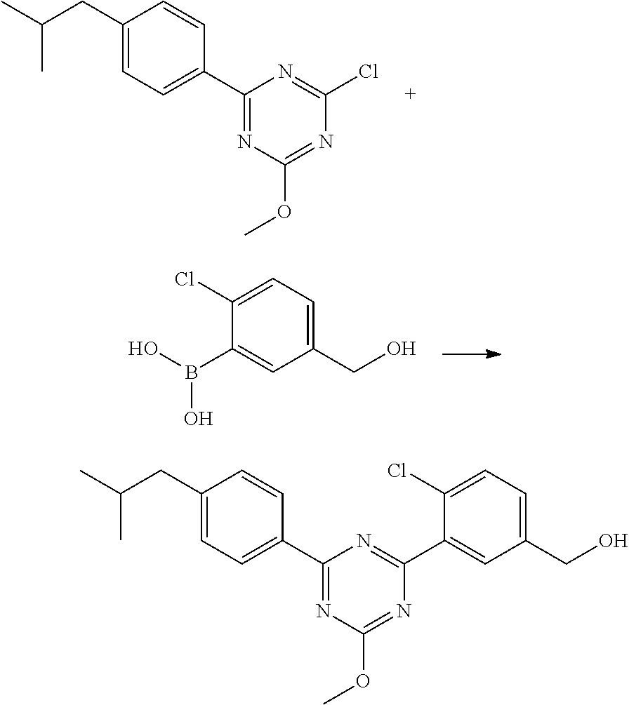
C(C)(C)CC1=CC=C(C2=NC(OC)=NC(Cl)=N2)C=C1.C1(Cl)=CC=C(CO)C=C1B(O)O.C(C)(C)CC1=CC=C(C2=NC(OC)=NC(C3=CC(CO)=CC=C3Cl)=N2)C=C1
